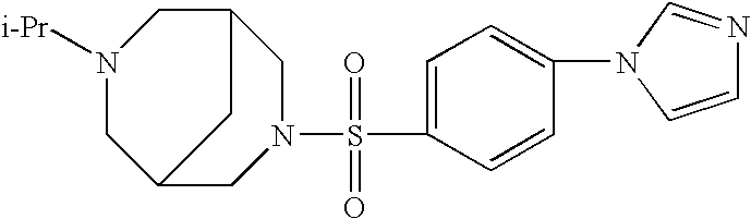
N1([i-Pr])CC2CN(S(=O)(=O)C3=CC=C(N4C=CN=C4)C=C3)CC(C1)C2
